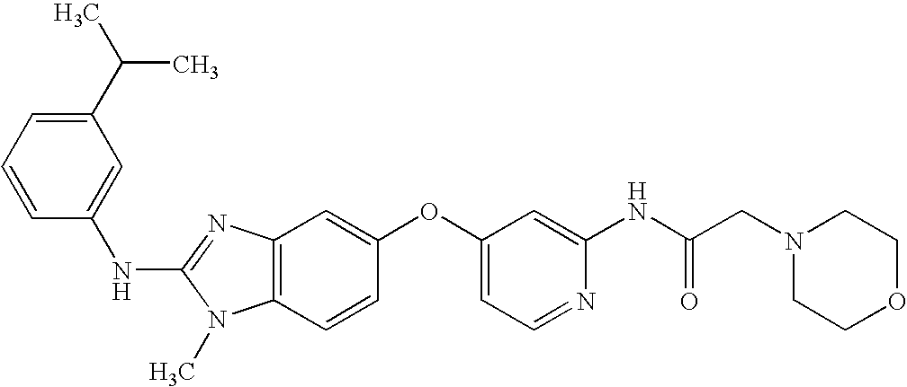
C1(C(C)C)=CC=CC(NC2=NC3=C(N2C)C=CC(OC2=CC=NC(NC(CN4CCOCC4)=O)=C2)=C3)=C1
